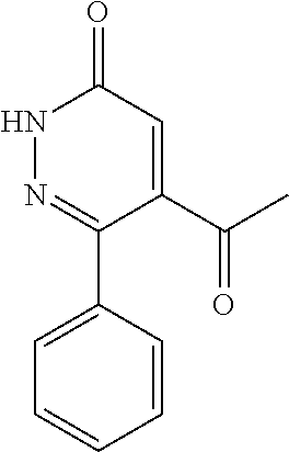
C1=C(C(C)=O)C(C2=CC=CC=C2)=NNC1=O
